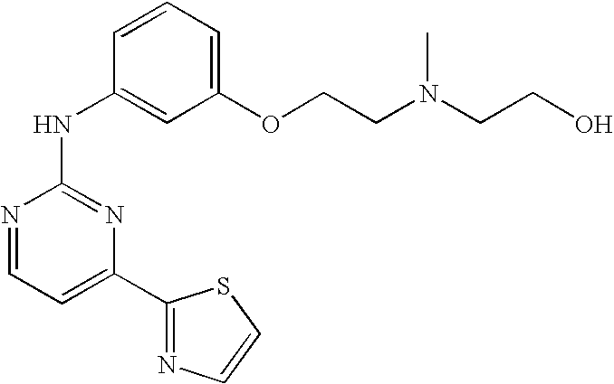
N1=CC=C(C2=NC=CS2)N=C1NC1=CC(OCCN(CCO)C)=CC=C1
